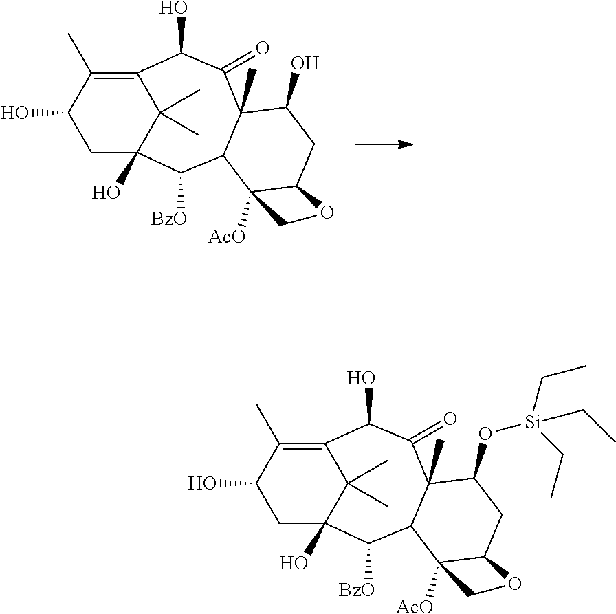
C1C2(O)C(C)(C)C(=C(C)C1O)C(O)C(=O)C1(C)C(C2[BzO])C2([AcO])C(CC1O)OC2.C1C2(O)C(C)(C)C(=C(C)C1O)C(O)C(=O)C1(C)C(C2[BzO])C2([AcO])C(CC1O[Si](CC)(CC)CC)OC2
